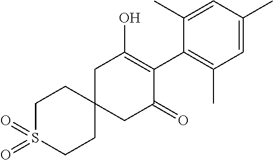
C1S(=O)(=O)CCC2(C1)CC(=O)C(C1=C(C)C=C(C)C=C1C)=C(O)C2
